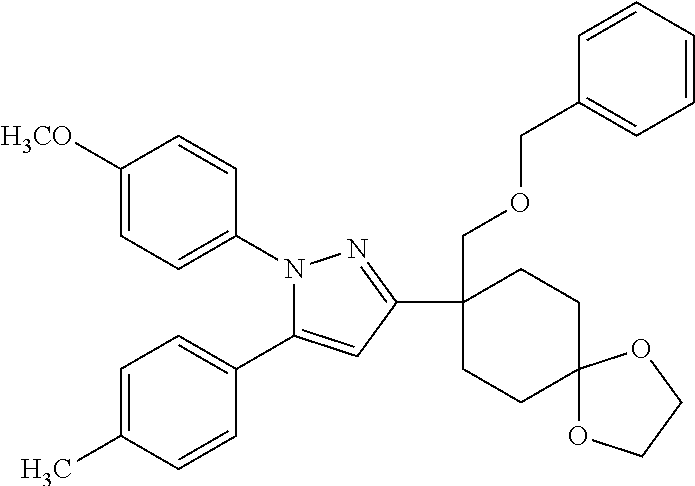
C1CC2(CCC1(COCC1=CC=CC=C1)C1=NN(C3=CC=C([H3CO])C=C3)C(C3=CC=C(C)C=C3)=C1)OCCO2
